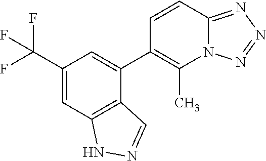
N12C(=NN=N1)C=CC(C1=CC(C(F)(F)F)=CC3=C1C=NN3)=C2C
